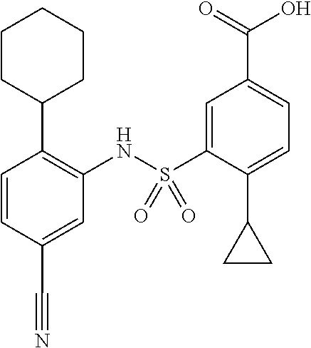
C1=CC(C#N)=CC(NS(C2=CC(C(=O)O)=CC=C2C2CC2)(=O)=O)=C1C1CCCCC1
